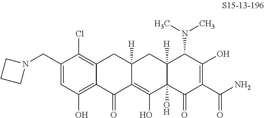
C1(CN2CCC2)=CC(O)=C2C(=C1Cl)CC1([H])C(=C(O)C3(O)C([H])(C1)C(N(C)C)C(O)=C(C(=O)N)C3=O)C2=O
